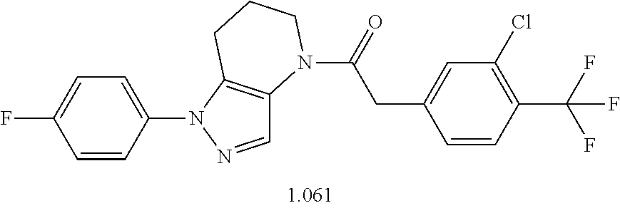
C1=C(N2N=CC3=C2CCCN3C(=O)CC2=CC(Cl)=C(C(F)(F)F)C=C2)C=CC(F)=C1
